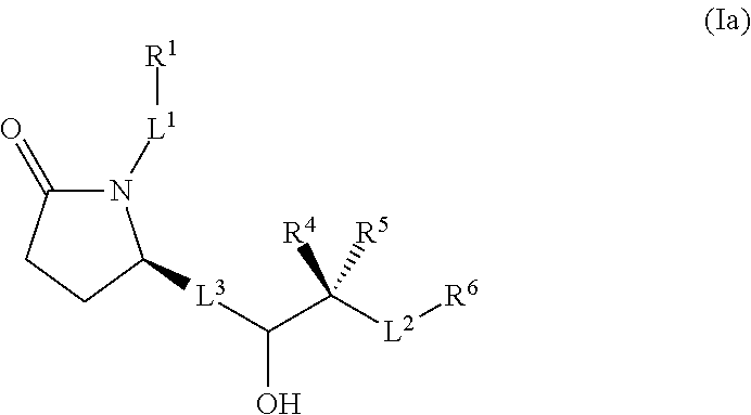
O=C1N([L1][R1])C([L3]C(O)C([L2][R6])([R4])[R5])CC1
